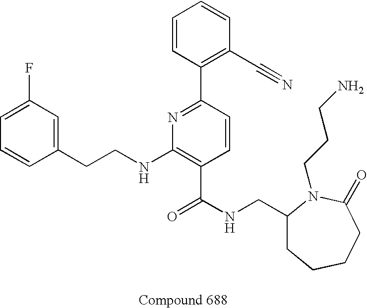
C1=CC(CCNC2=C(C(NCC3CCCCC(=O)N3CCCN)=O)C=CC(C3=C(C#N)C=CC=C3)=N2)=CC(F)=C1
